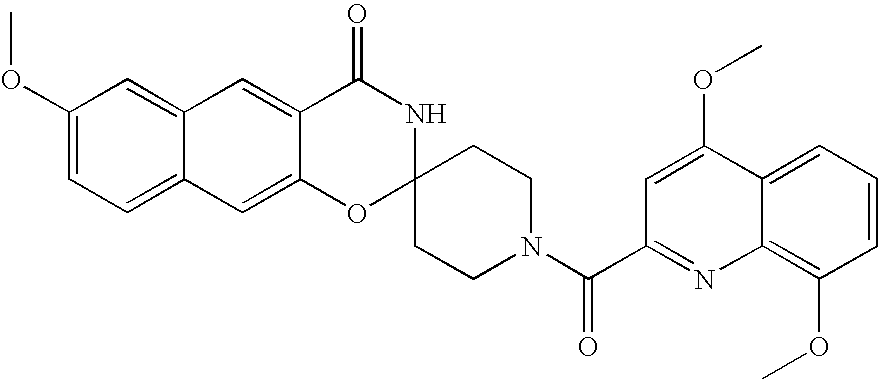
C12=CC(OC)=CC=C1C=C1C(=C2)C(=O)NC2(O1)CCN(C(C1=NC3=C(OC)C=CC=C3C(OC)=C1)=O)CC2
